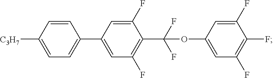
C1=CC([C3H7])=CC=C1C1=CC(F)=C(C(OC2=CC(F)=C(F)C(F)=C2)(F)F)C(F)=C1
